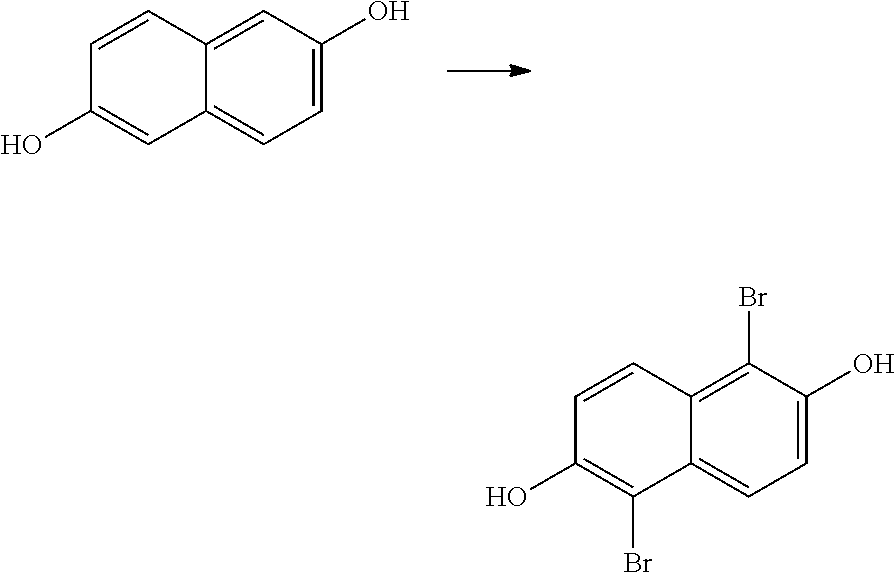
C1=C(O)C=C2C(=C1)C=C(O)C=C2.C1=C(O)C(Br)=C2C(=C1)C(Br)=C(O)C=C2
